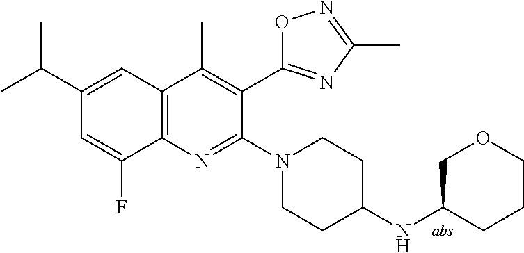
C1(C(C)C)=CC2=C(N=C(N3CCC(NC4CCCOC4)CC3)C(C3=NC(C)=NO3)=C2C)C(F)=C1
